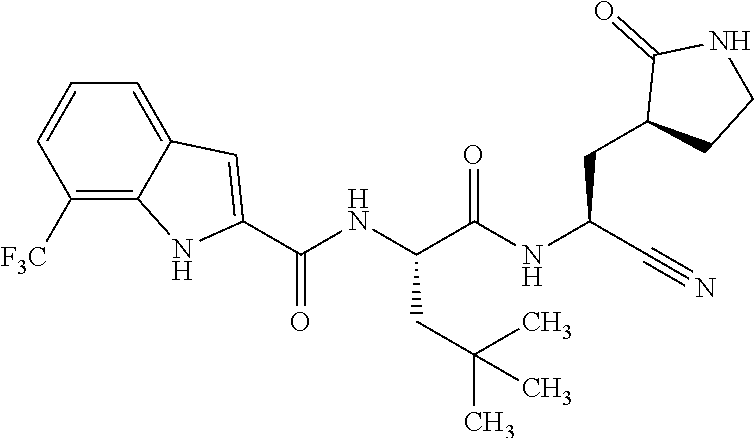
O=C(NC(C#N)CC1CCNC1=O)C(NC(C1=CC2=CC=CC([F3C])=C2N1)=O)CC(C)(C)C
